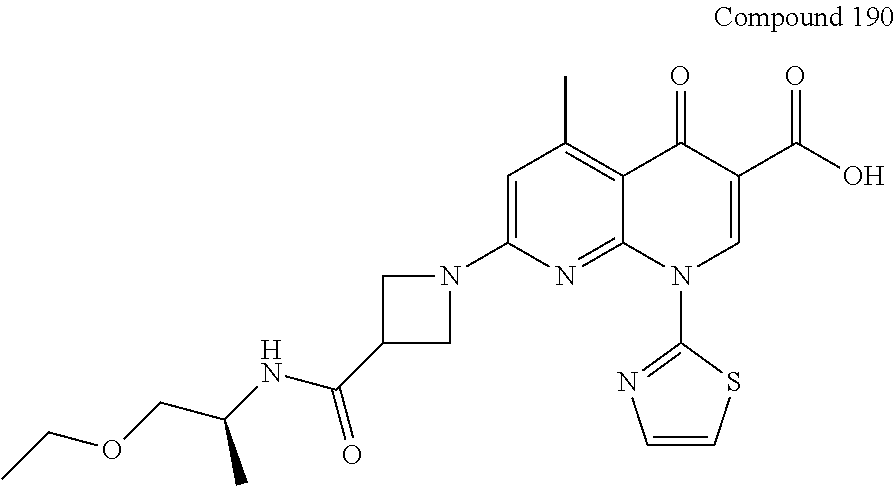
C(NC(=O)C1CN(C2=CC(C)=C3C(=N2)N(C2=NC=CS2)C=C(C(O)=O)C3=O)C1)(COCC)C
